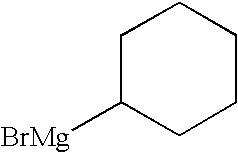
C1C([BrMg])CCCC1
